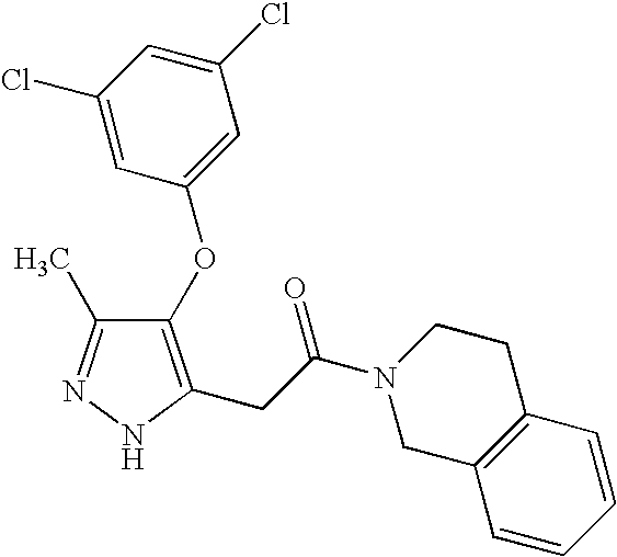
C1(Cl)=CC(Cl)=CC(OC2=C(CC(=O)N3CC4=C(CC3)C=CC=C4)NN=C2C)=C1
